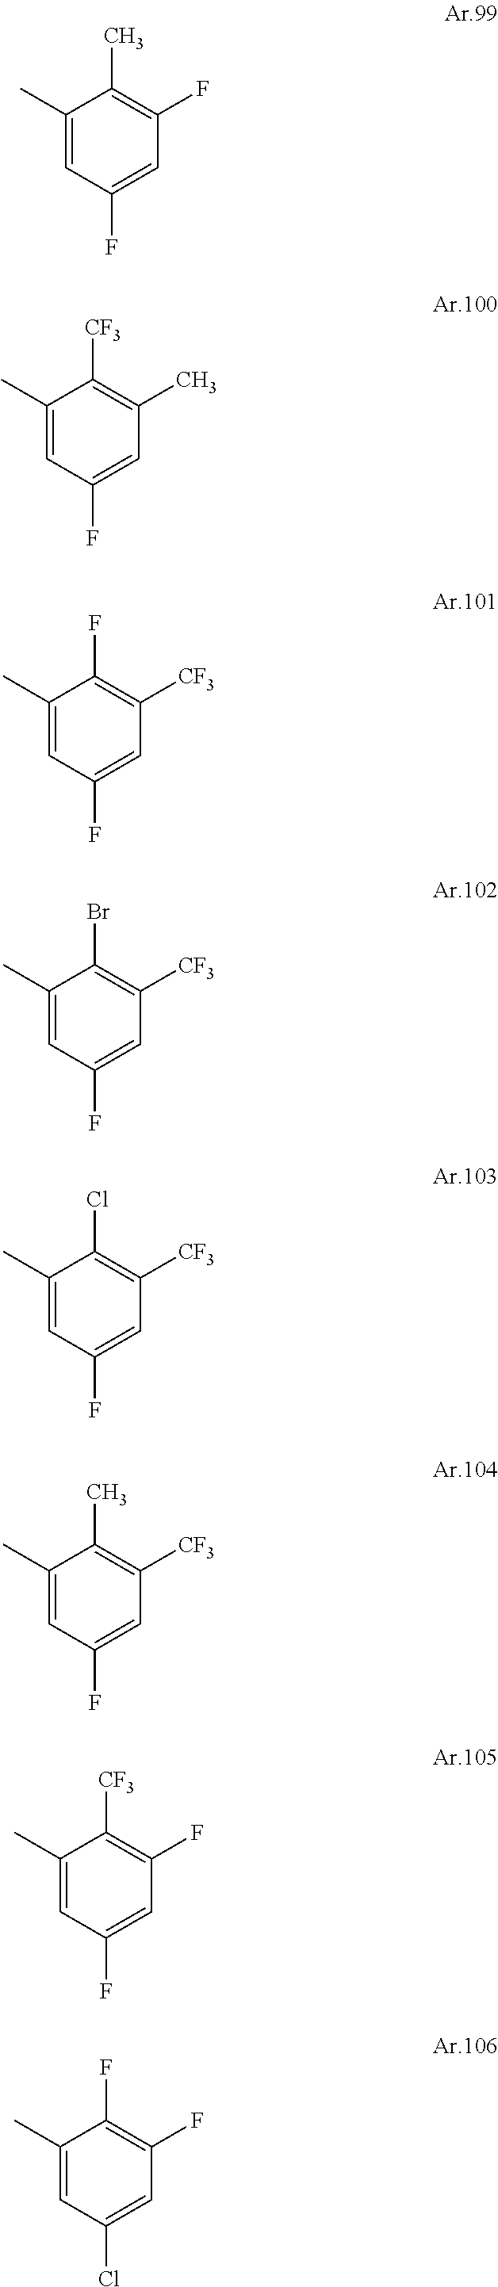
C1(C)=CC(F)=CC(F)=C1C.C1(C)=CC(F)=CC(C)=C1[CF3].C1(C)=CC(F)=CC([CF3])=C1F.C1(C)=CC(F)=CC([CF3])=C1Br.C1(C)=CC(F)=CC([CF3])=C1Cl.C1(C)=CC(F)=CC([CF3])=C1C.C1(C)=CC(F)=CC(F)=C1[CF3].C1(C)=CC(Cl)=CC(F)=C1F
